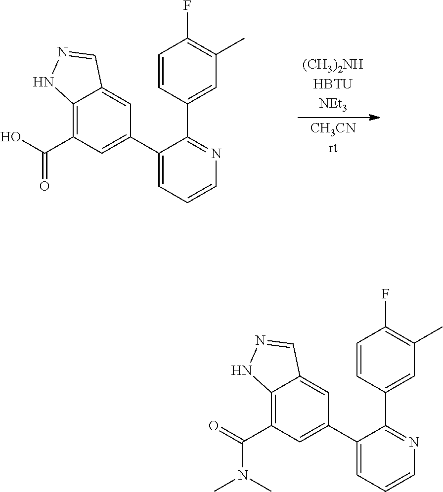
C1=CC(C2=NC=CC=C2C2=CC(C(=O)O)=C3C(=C2)C=NN3)=CC(C)=C1F.C1=CC(C2=NC=CC=C2C2=CC(C(N(C)C)=O)=C3C(=C2)C=NN3)=CC(C)=C1F
